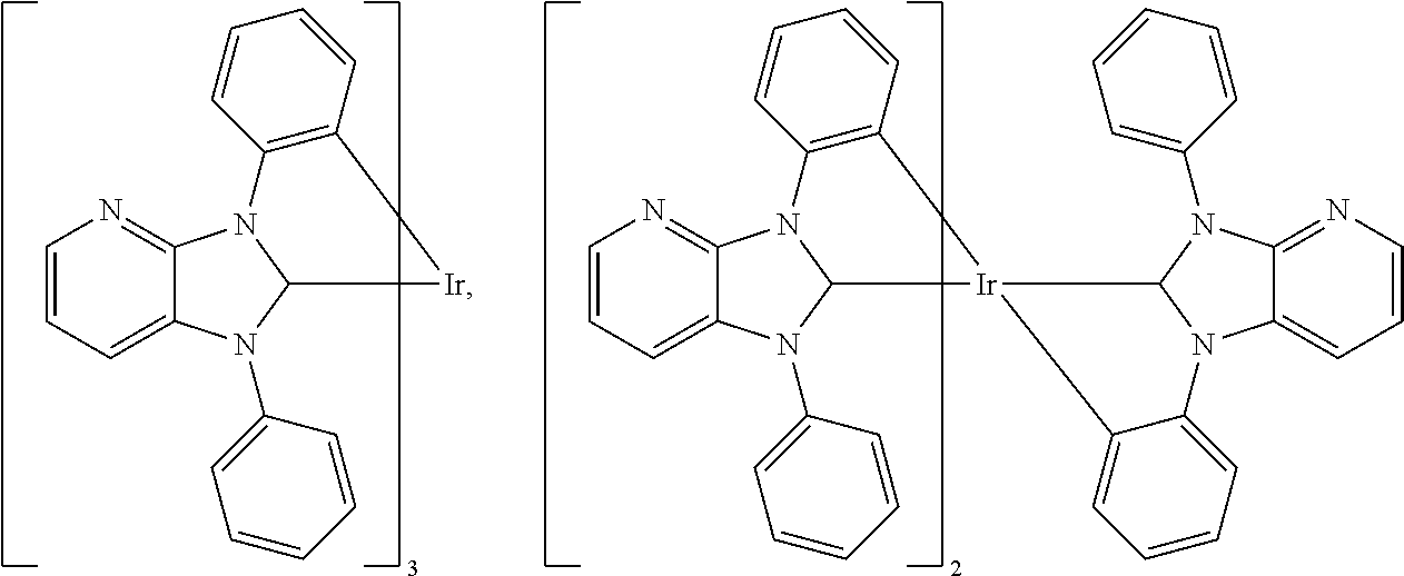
C12=NC=CC=C1N(C1=CC=CC=C1)C1N2C2=C(C=CC=C2)[Ir]1.C12=NC=CC=C1N(C1=CC=CC=C1)C1N2C2=C(C=CC=C2)[Ir]12C1N(C3=CC=CN=C3N1C1=CC=CC=C1)C1=CC=CC=C21
